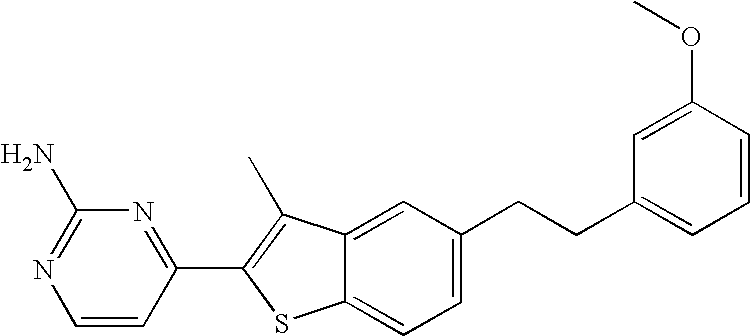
C1=CC(C2=C(C)C3=CC(CCC4=CC=CC(OC)=C4)=CC=C3S2)=NC(N)=N1
